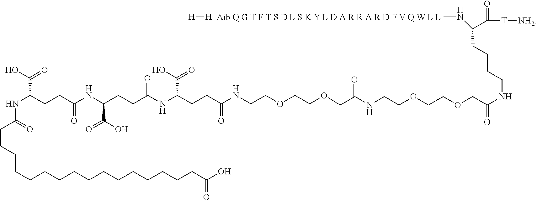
N(C(CCC(NC(CCC(NC(CCC(NCCOCCOCC(NCCOCCOCC(=O)NCCCCC(NC)C([T][NH2])=O)=O)=O)C(O)=O)=O)C(=O)O)=O)C(=O)O)C(CCCCCCCCCCCCCCCCC(=O)O)=O.[H][H]
